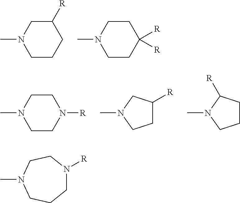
C1CCC([R])CN1C.C1CC([R])([R])CCN1C.C1CN([R])CCN1C.N1(C)CCC([R])C1.N1(C)CCCC1[R].N1(C)CCCN([R])CC1
